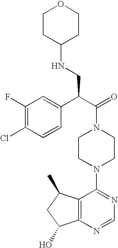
C(N1CCN(C2=NC=NC3=C2C(C)CC3O)CC1)(C(C1=CC(F)=C(Cl)C=C1)CNC1CCOCC1)=O
